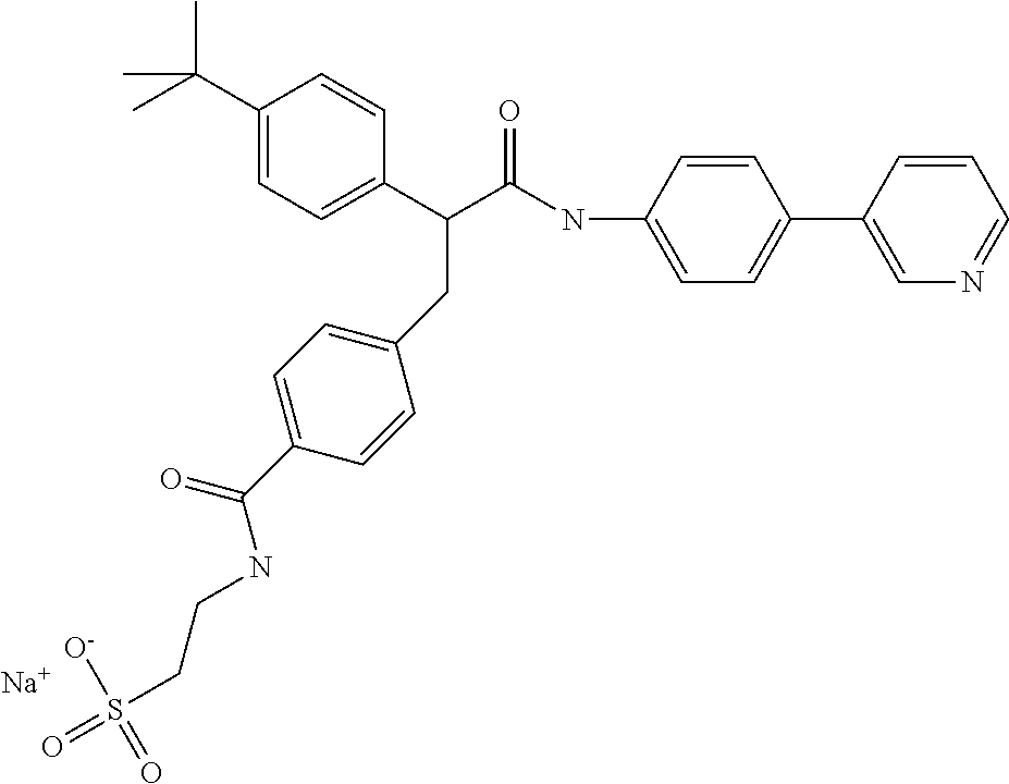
C1=C(NC(C(C2=CC=C(C(C)(C)C)C=C2)CC2=CC=C(C(=O)NCCS(=O)(=O)[O-])C=C2)=O)C=CC(C2=CN=CC=C2)=C1.[Na]
